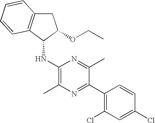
C1(NC2C3=C(CC2OCC)C=CC=C3)=C(C)N=C(C2=C(Cl)C=C(Cl)C=C2)C(C)=N1
